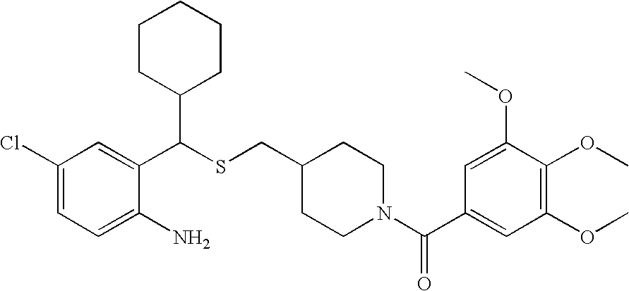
C1(C(C2CCCCC2)SCC2CCN(C(C3=CC(OC)=C(OC)C(OC)=C3)=O)CC2)=CC(Cl)=CC=C1N
